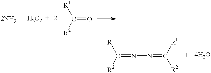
C(=O)([R2])[R1].C(=NN=C([R1])[R2])([R2])[R1]
